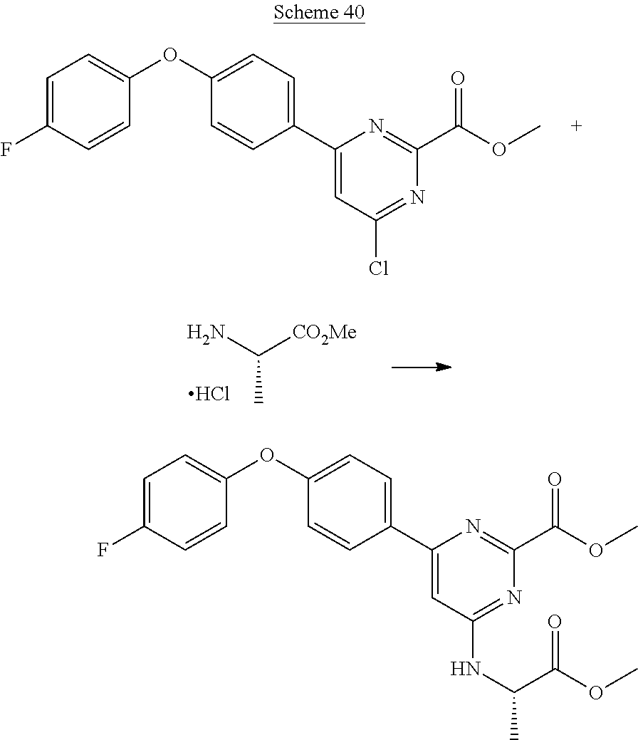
C1(C2=CC=C(OC3=CC=C(F)C=C3)C=C2)=CC(NC(C(OC)=O)C)=NC(C(OC)=O)=N1.C1(C2=CC=C(OC3=CC=C(F)C=C3)C=C2)=CC(Cl)=NC(C(OC)=O)=N1.Cl.NC([CO2Me])C
